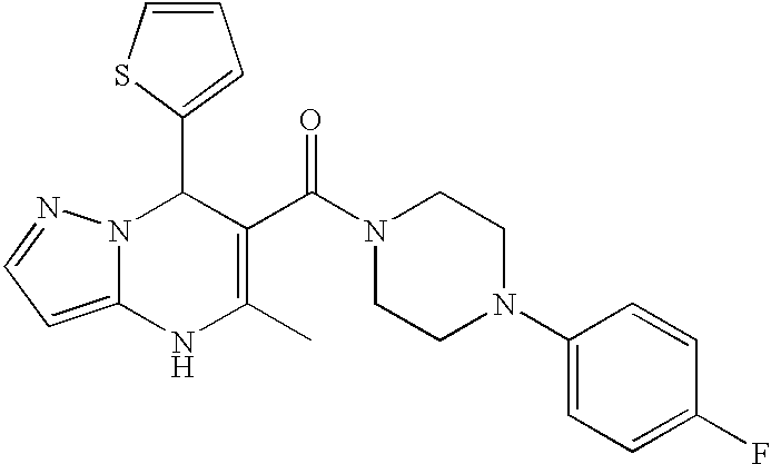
C1(C2=CC=CS2)N2C(=CC=N2)NC(C)=C1C(N1CCN(C2=CC=C(F)C=C2)CC1)=O
